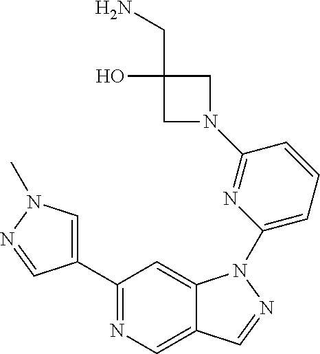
C1(C2=CN(C)N=C2)=NC=C2C(=C1)N(C1=CC=CC(N3CC(O)(CN)C3)=N1)N=C2
